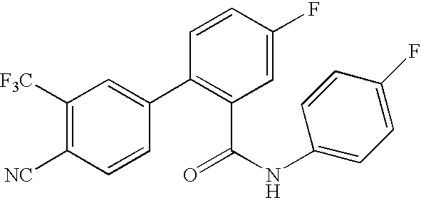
C1([F3C])=C([NC])C=CC(C2=C(C(NC3=CC=C(F)C=C3)=O)C=C(F)C=C2)=C1
